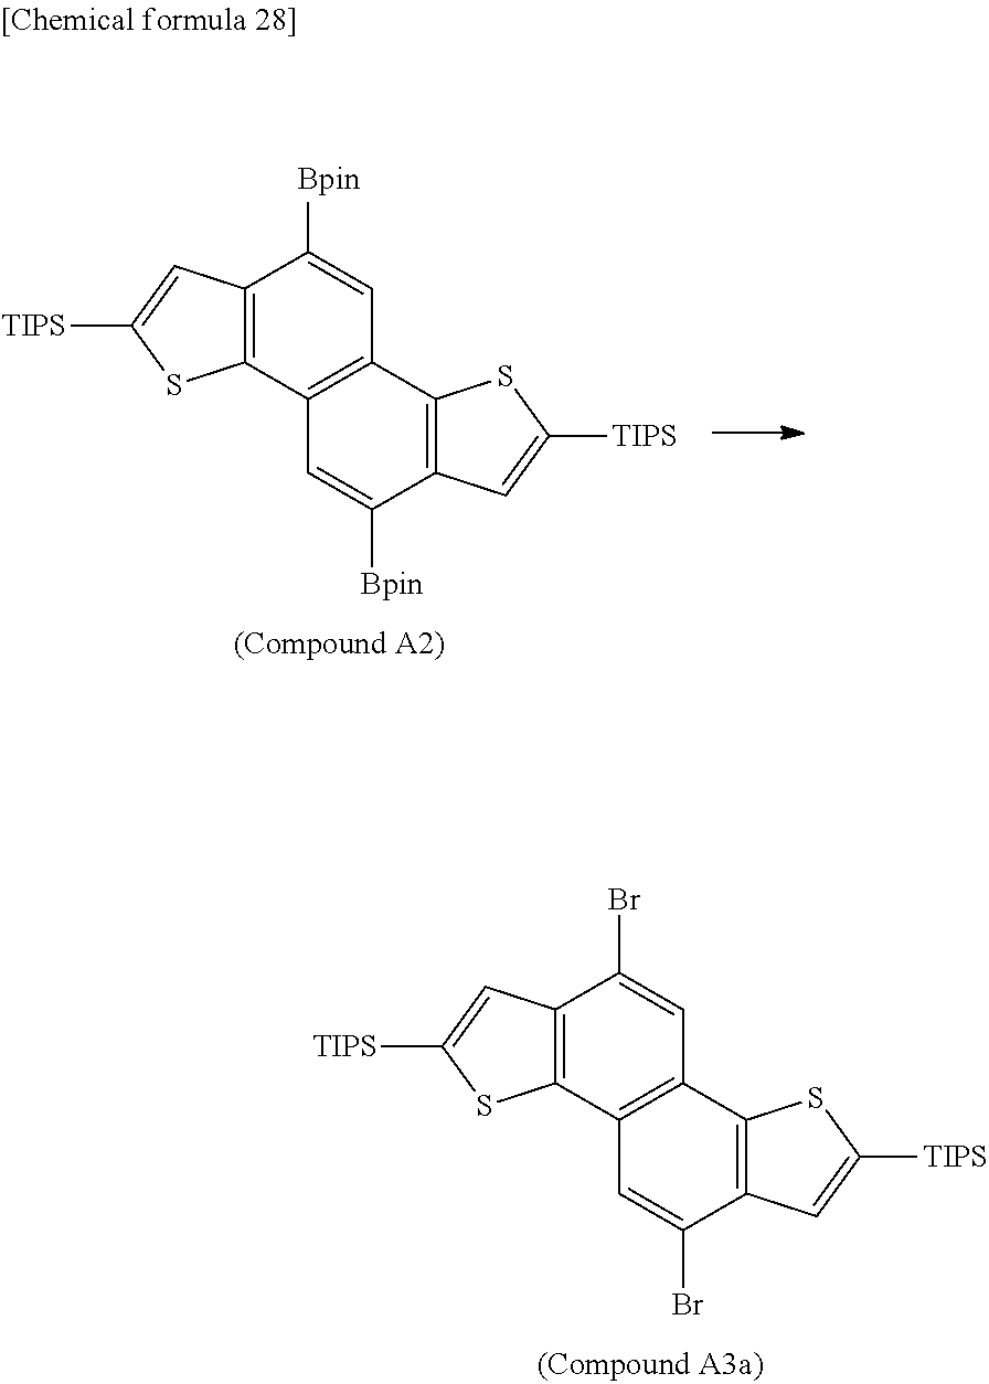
C12=C(C3=C(C=C1[Bpin])C1=C(C([Bpin])=C3)C=C([TIPS])S1)SC([TIPS])=C2.C12=C(C3=C(C=C1Br)C1=C(C(Br)=C3)C=C([TIPS])S1)SC([TIPS])=C2
